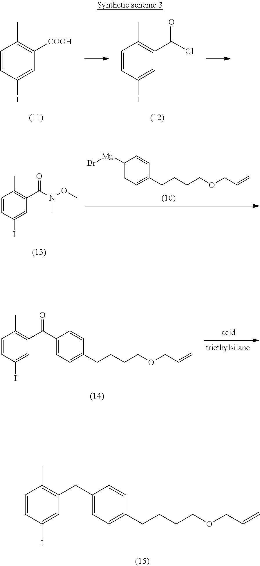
C1=CC(I)=CC([COOH])=C1C.C1=CC(I)=CC(C(Cl)=O)=C1C.C1=CC(I)=CC(C(N(C)OC)=O)=C1C.C1([Mg]Br)=CC=C(CCCCOCC=C)C=C1.C1(C(C2=C(C)C=CC(I)=C2)=O)=CC=C(CCCCOCC=C)C=C1.C1(CC2=C(C)C=CC(I)=C2)=CC=C(CCCCOCC=C)C=C1
